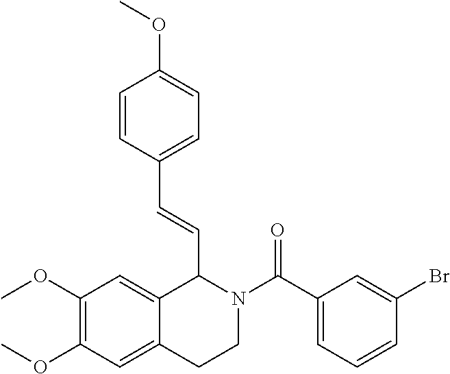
C1(C(N2CCC3=CC(OC)=C(OC)C=C3C2C=CC2=CC=C(OC)C=C2)=O)=CC=CC(Br)=C1
